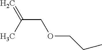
C(CC)OCC(=C)C
